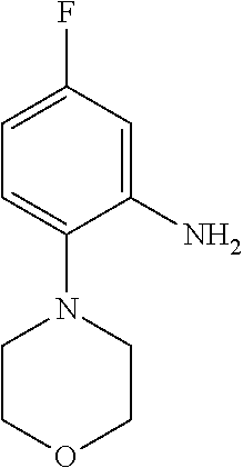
C1=C(F)C=C(N)C(N2CCOCC2)=C1
